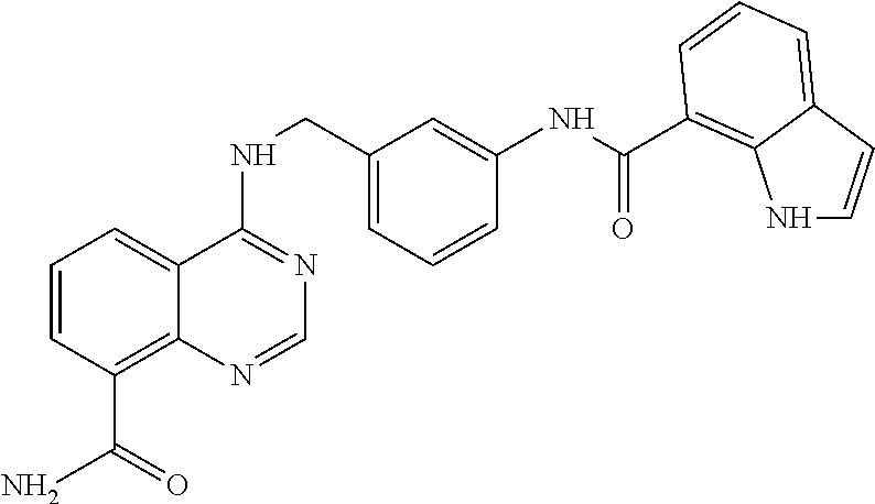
C1=CC(C(N)=O)=C2C(=C1)C(NCC1=CC=CC(NC(=O)C3=C4NC=CC4=CC=C3)=C1)=NC=N2
